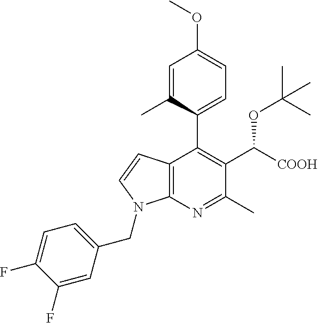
C1(F)=CC(CN2C3=C(C(C4=CC=C(OC)C=C4C)=C(C(OC(C)(C)C)[COOH])C(C)=N3)C=C2)=CC=C1F
